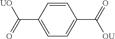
C1=C(C(=O)[UO])C=CC(C(=O)[OU])=C1
